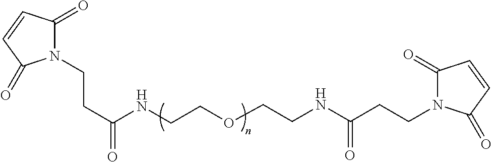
N1(CCC(=O)NCCOCCNC(CCN2C(=O)C=CC2=O)=O)C(=O)C=CC1=O
